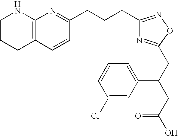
C1CCC2=C(N1)N=C(CCCC1=NOC(CC(CC(O)=O)C3=CC=CC(Cl)=C3)=N1)C=C2
